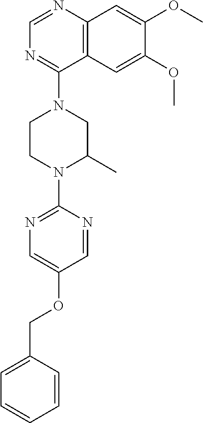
C12=C(N=CN=C1N1CCN(C3=NC=C(OCC4=CC=CC=C4)C=N3)C(C)C1)C=C(OC)C(OC)=C2
